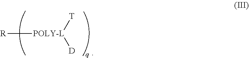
[R][POLY-L]([T])[D]
